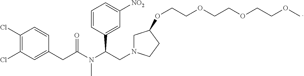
C1(Cl)=C(Cl)C=C(CC(N(C(CN2CC(OCCOCCOCCOC)CC2)C2=CC([NO2])=CC=C2)C)=O)C=C1
